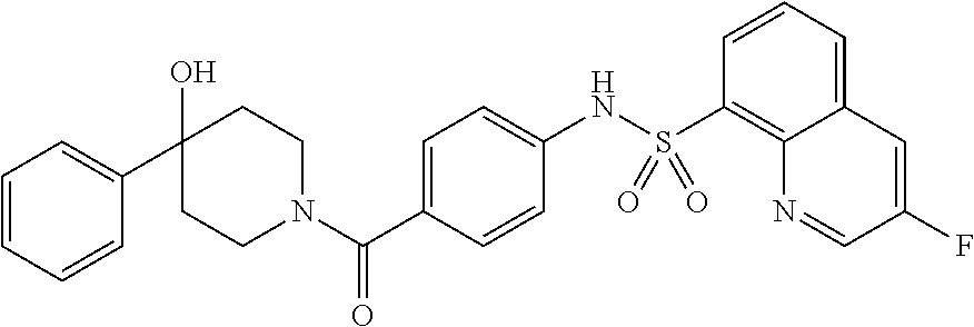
C1=CC=CC(C2(O)CCN(C(C3=CC=C(NS(C4=C5C(=CC=C4)C=C(F)C=N5)(=O)=O)C=C3)=O)CC2)=C1
